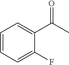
C1=CC=C(F)C(C(=O)C)=C1
